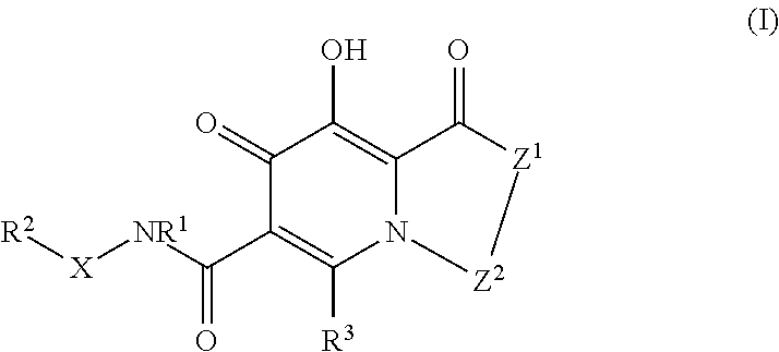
C1(=O)C(C([NR1][X][R2])=O)=C([R3])N2C(=C1O)C(=O)[Z1][Z2]2
